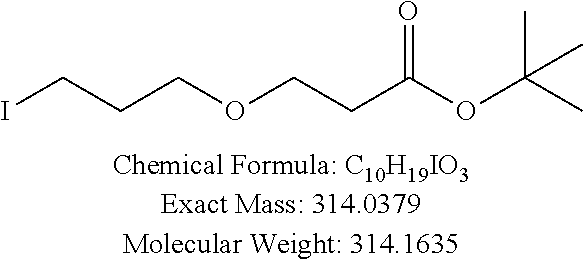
ICCCOCCC(OC(C)(C)C)=O
